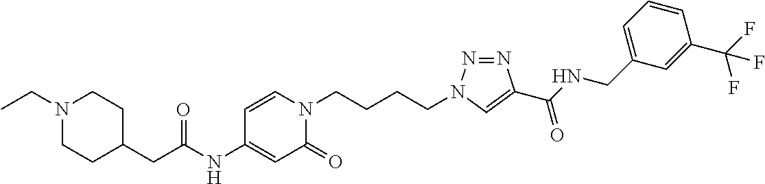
C(C(NC1=CC(=O)N(CCCCN2N=NC(C(NCC3=CC=CC(C(F)(F)F)=C3)=O)=C2)C=C1)=O)C1CCN(CC)CC1
